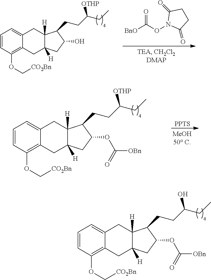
C1=CC(OC[CO2Bn])=C2C(=C1)CC1([H])C([H])(C2)CC(OC(=O)[OBn])C1CCC(CC)O.C1=CC(OC[CO2Bn])=C2C(=C1)CC1([H])C([H])(C2)CC(O)C1CCC(CC)[OTHP].[BnO]C(ON1C(=O)CCC1=O)=O.C1=CC(OC[CO2Bn])=C2C(=C1)CC1([H])C([H])(C2)CC(OC(=O)[OBn])C1CCC(CC)[OTHP].[PPTS]
